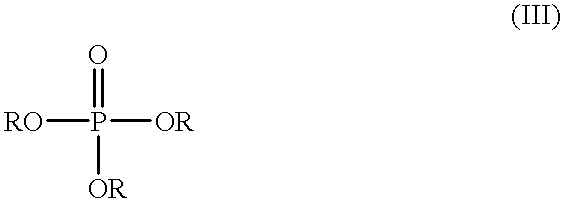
O=P([OR])([RO])[OR]
